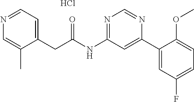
C1(CC(NC2=NC=NC(C3=CC(F)=CC=C3OC)=C2)=O)=CC=NC=C1C.Cl
